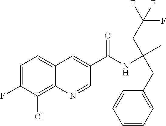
C1=C(F)C(Cl)=C2C(=C1)C=C(C(NC(C)(CC1=CC=CC=C1)CC(F)(F)F)=O)C=N2
